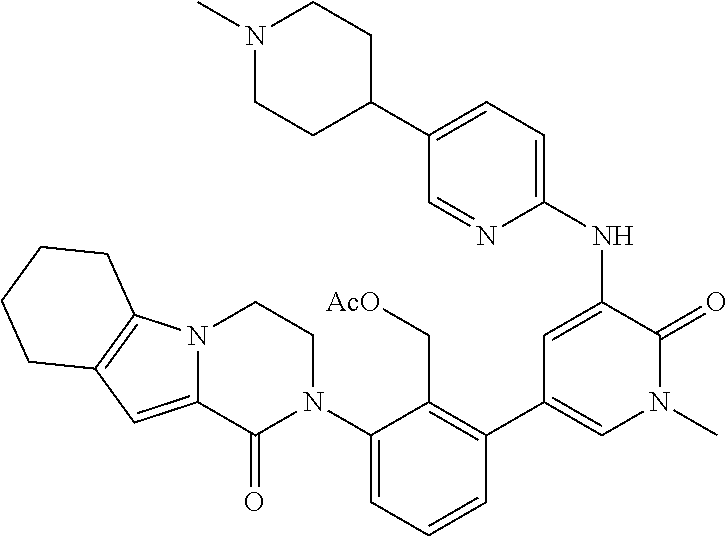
C1(C2CCN(C)CC2)=CC=C(NC2=CC(C3=C(C[AcO])C(N4CCN5C(=CC6=C5CCCC6)C4=O)=CC=C3)=CN(C)C2=O)N=C1
